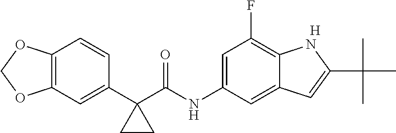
C1(C2(C(NC3=CC(F)=C4C(=C3)C=C(C(C)(C)C)N4)=O)CC2)=CC2=C(C=C1)OCO2.[H]
